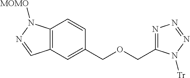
C12=C(C=C(COCC3=NN=NN3[Tr])C=C1)C=NN2[MOMO]
